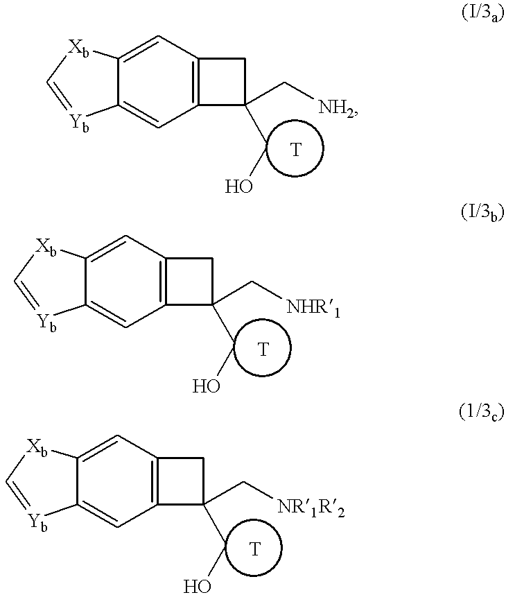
C12=C(C=C3C(=C1)[Yb]=C[Xb]3)CC2(CO)C[NH2].C12=C(C=C3C(=C1)[Yb]=C[Xb]3)CC2(CO)C[NHR1].C12=C(C=C3C(=C1)[Yb]=C[Xb]3)CC2(CO)C[NR1R2]
